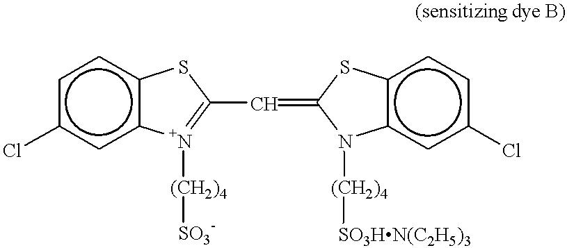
Clc1cc2c(cc1)SC(C=C1Sc3c(cc(Cl)cc3)N1[(CH2)4][SO3HN(C2H5)3])=[N+]2[(CH2)4][SO3-]
